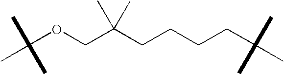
C(OCC(CCCCC(C)(C)C)(C)C)(C)(C)C
